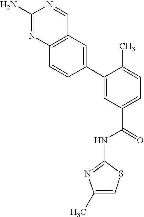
C12=C(N=C(N)N=C1)C=CC(C1=CC(C(=O)NC3=NC(C)=CS3)=CC=C1C)=C2
